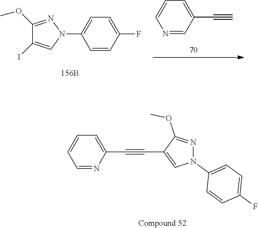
C1(F)=CC=C(N2N=C(OC)C(I)=C2)C=C1.C1(C#C)=CC=CN=C1.C1(C#CC2=CN(C3=CC=C(F)C=C3)N=C2OC)=CC=CC=N1
